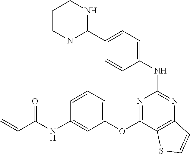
C1(C2=CC=C(NC3=NC4=C(C(OC5=CC=CC(NC(C=C)=O)=C5)=N3)SC=C4)C=C2)NCCCN1
